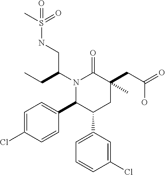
N(CC(N1C(C2=CC=C(Cl)C=C2)C(C2=CC=CC(Cl)=C2)CC(CC(=O)O)(C)C1=O)CC)S(=O)(C)=O
